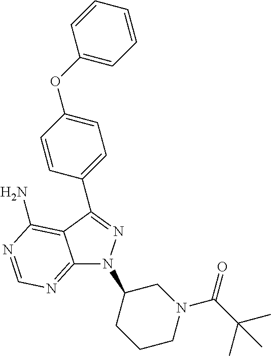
C12=NC=NC(N)=C1C(C1=CC=C(OC3=CC=CC=C3)C=C1)=NN2C1CCCN(C(C(C)(C)C)=O)C1
